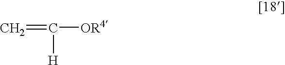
C=C([OR4])[H]
